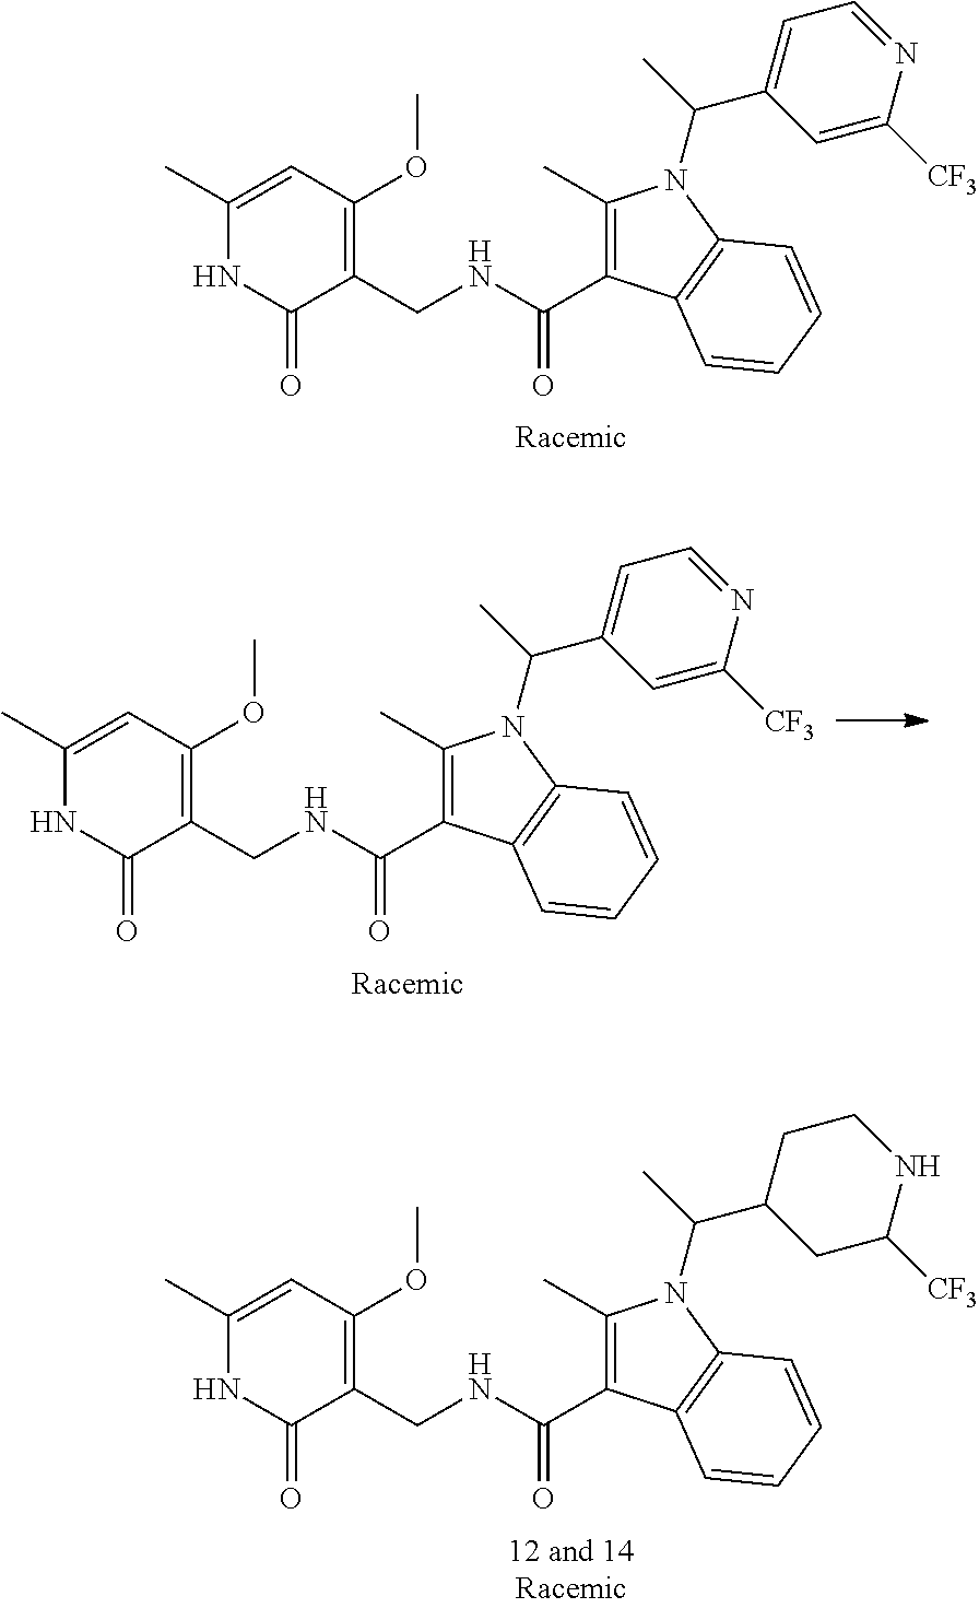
C1(C)=CC(OC)=C(CNC(=O)C2=C(C)N(C(C3=CC=NC([CF3])=C3)C)C3=C2C=CC=C3)C(=O)N1.C1(C)=CC(OC)=C(CNC(=O)C2=C(C)N(C(C3=CC=NC([CF3])=C3)C)C3=C2C=CC=C3)C(=O)N1.C1(C)=CC(OC)=C(CNC(=O)C2=C(C)N(C(C3CC([CF3])NCC3)C)C3=C2C=CC=C3)C(=O)N1
